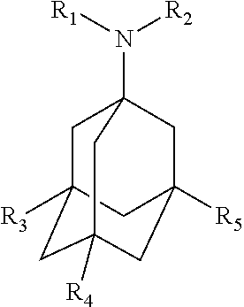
C1C2([R3])CC3([R4])CC([R5])(CC1(N([R1])[R2])C3)C2
